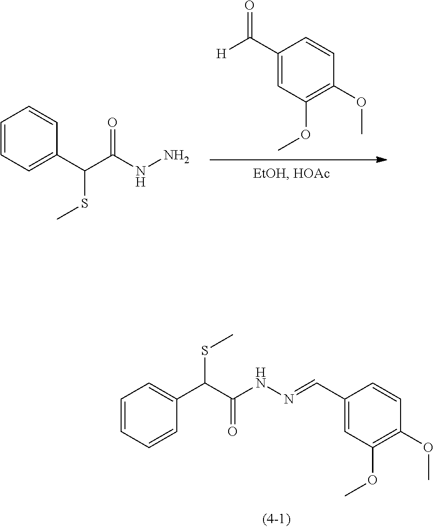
C1=CC=CC(C(C(=O)NN=CC2=CC(OC)=C(OC)C=C2)SC)=C1.C1(C([H])=O)=CC(OC)=C(OC)C=C1.C1=CC=C(C(SC)C(=O)NN)C=C1
